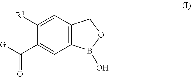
C1([R1])=CC2=C(C=C1C([G])=O)B(O)OC2
